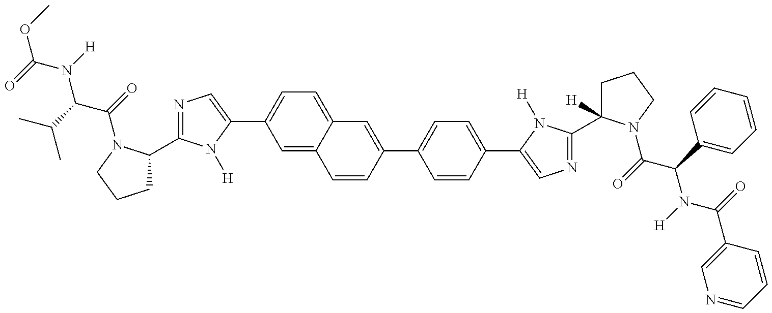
COC(N(C(C(=O)N1C(C2=NC=C(C3=CC=C4C(=C3)C=CC(C3=CC=C(C5=CN=C(C6([H])CCCN6C(=O)C(C6=CC=CC=C6)N([H])C(=O)C6=CN=CC=C6)N5[H])C=C3)=C4)N2[H])CCC1)C(C)C)[H])=O
